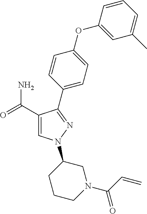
C1(C(=O)N)=CN(C2CCCN(C(C=C)=O)C2)N=C1C1=CC=C(OC2=CC(C)=CC=C2)C=C1
